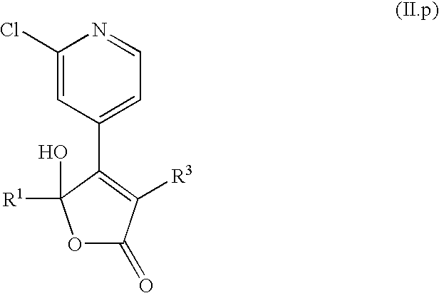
O1C(=O)C([R3])=C(C2=CC=NC(Cl)=C2)C1(O)[R1]
